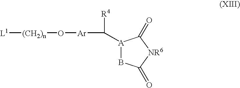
O([Ar]C([A]1BC(=O)[NR6]C1=O)[R4])[(CH2)n][L1]
